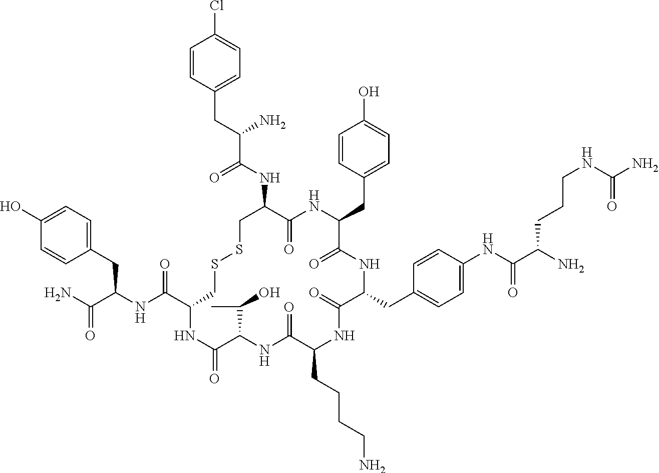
C1=C(O)C=CC(CC(NC(C2CSSCC(NC(C(CC3=CC=C(Cl)C=C3)N)=O)C(=O)NC(CC3=CC=C(O)C=C3)C(=O)NC(CC3=CC=C(NC(C(N)CCCNC(N)=O)=O)C=C3)C(=O)NC(CCCCN)C(=O)NC(C(C)O)C(=O)N2)=O)C(N)=O)=C1
